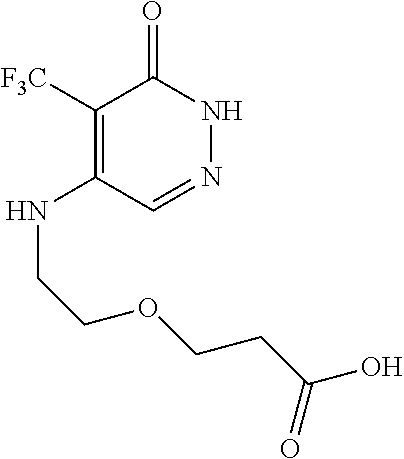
C1([F3C])=C(NCCOCCC(O)=O)C=NNC1=O
